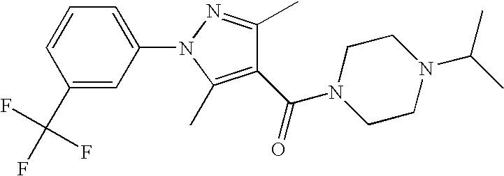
C1(C(=O)N2CCN(C(C)C)CC2)=C(C)N(C2=CC=CC(C(F)(F)F)=C2)N=C1C
